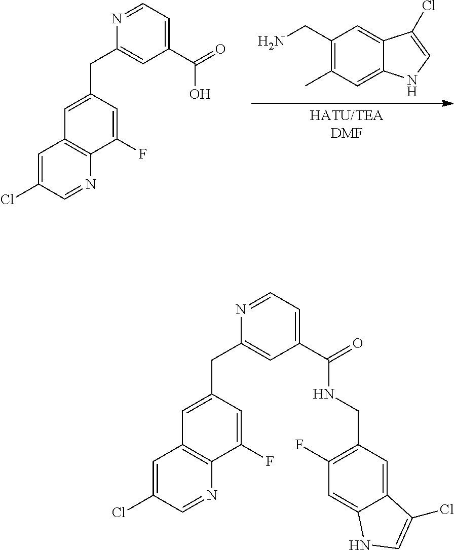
[HATU/TEADMF].C1(CN)=C(C)C=C2C(=C1)C(Cl)=CN2.C1=C(CC2=CC(C(=O)O)=CC=N2)C=C(F)C2=C1C=C(Cl)C=N2.C1=C(CC2=CC(C(=O)NCC3=C(F)C=C4C(=C3)C(Cl)=CN4)=CC=N2)C=C(F)C2=C1C=C(Cl)C=N2
